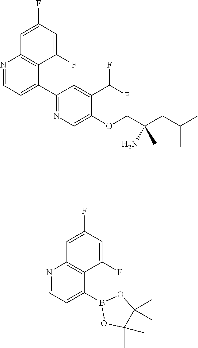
N1=CC=C(C2=NC=C(OCC(CC(C)C)(C)N)C(C(F)F)=C2)C2=C1C=C(F)C=C2F.N1=CC=C(B2OC(C)(C)C(C)(C)O2)C2=C1C=C(F)C=C2F
